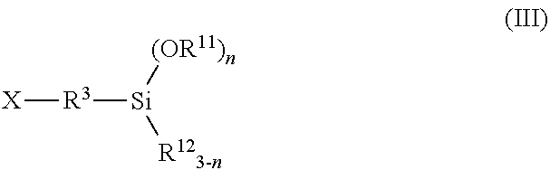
[R3]([Si]([(OR11)n])[R123-n])[X]
